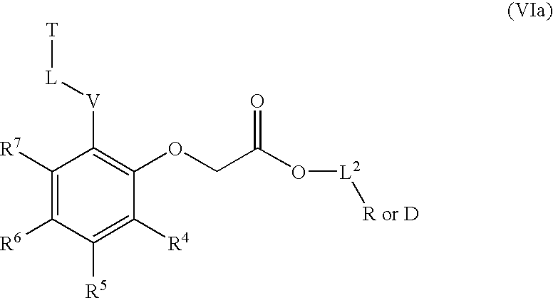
C1([R7])=C([R6])C([R5])=C([R4])C(OCC(O[L2][R or D])=O)=C1[V][L][T]
